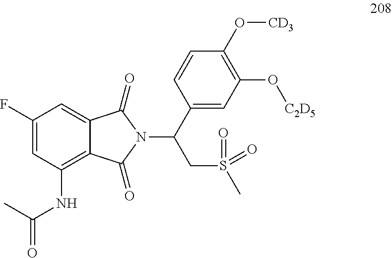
C1(F)=CC(NC(=O)C)=C2C(=C1)C(=O)N(C(C1=CC(O[C2D5])=C(O[CD3])C=C1)CS(C)(=O)=O)C2=O
